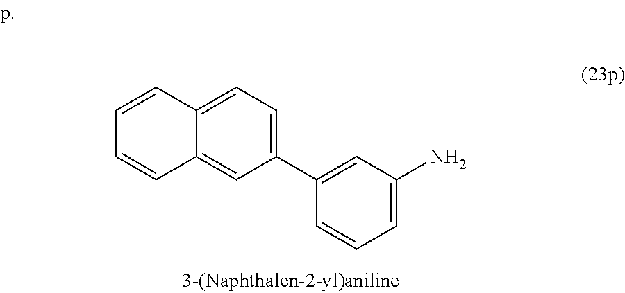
C1(C2=CC(N)=CC=C2)=CC=C2C(=C1)C=CC=C2
